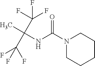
O=C(N1CCCCC1)NC(C)(C(F)(F)F)C(F)(F)F
